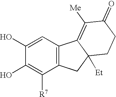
C1=C(O)C(O)=C([R7])C2=C1C1=C([Me])C(=O)CCC1([Et])C2
